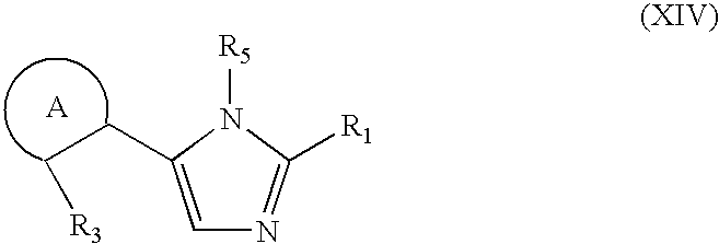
C(CC1=CN=C([R1])N1[R5])[R3]
